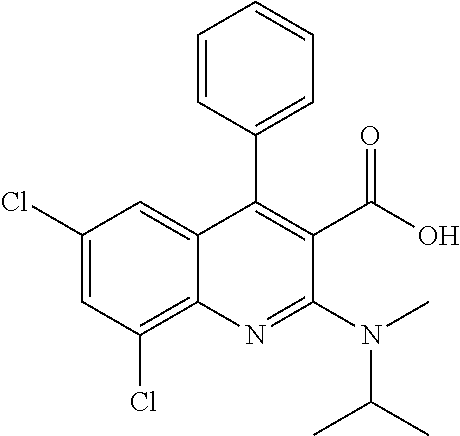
C1(Cl)=CC(Cl)=C2C(=C1)C(C1=CC=CC=C1)=C(C(=O)O)C(N(C(C)C)C)=N2
